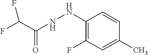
C1(NNC(C(F)F)=O)=C(F)C=C(C)C=C1
